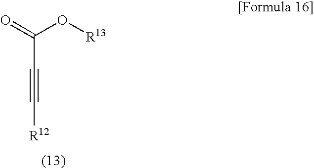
C(C#C[R12])(=O)O[R13]
